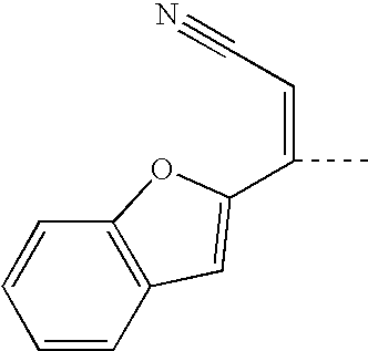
C1=CC2=C(C=C1)C=C(C(=CC#N)C)O2
